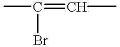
CC(=CC)Br
